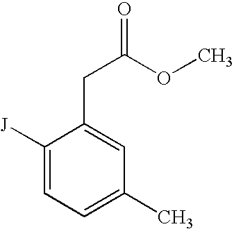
C1([J])=CC=C(C)C=C1CC(=O)OC
